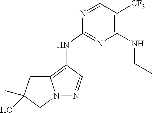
N1=CC([CF3])=C(NCC)N=C1NC1=C2N(N=C1)CC(O)(C)C2
